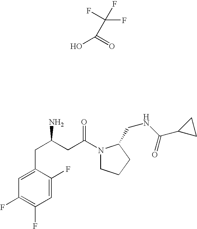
C(F)(F)(F)C(=O)O.C1=C(CC(CC(=O)N2CCCC2CNC(C2CC2)=O)N)C(F)=CC(F)=C1F
